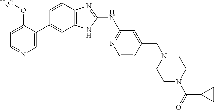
C1=C(C2=CC3=C(C=C2)N=C(NC2=NC=CC(CN4CCN(C(=O)C5CC5)CC4)=C2)N3)C(OC)=CC=N1
